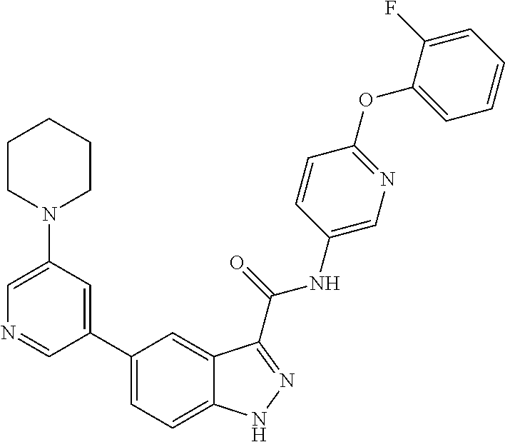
C1(N2CCCCC2)=CN=CC(C2=CC=C3C(=C2)C(C(NC2=CN=C(OC4=CC=CC=C4F)C=C2)=O)=NN3)=C1
